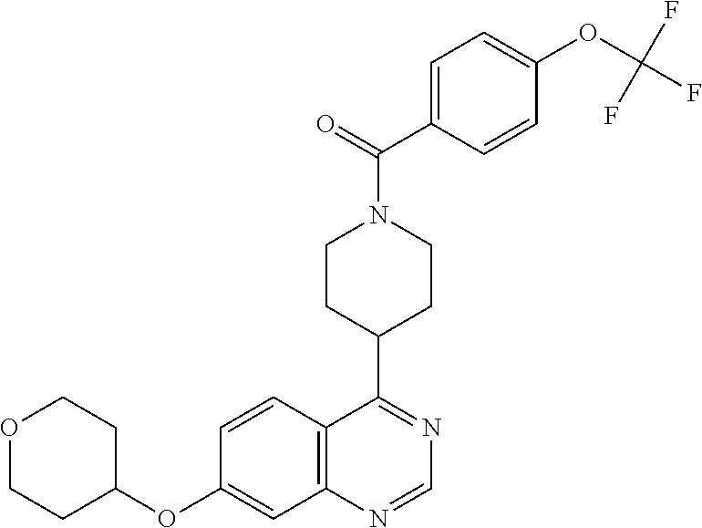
C1=CC2=C(C=C1OC1CCOCC1)N=CN=C2C1CCN(C(=O)C2=CC=C(OC(F)(F)F)C=C2)CC1
